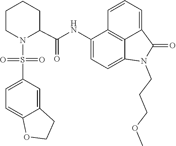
C1=C2C(=O)N(CCCOC)C3=CC=C(NC(C4CCCCN4S(=O)(C4=CC=C5C(=C4)CCO5)=O)=O)C(=C23)C=C1
